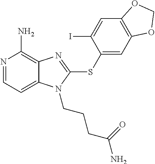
N1=CC=C2C(=C1N)N=C(SC1=CC3=C(C=C1I)OCO3)N2CCCC(N)=O
